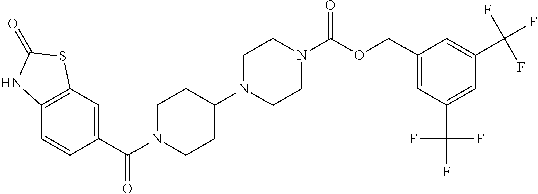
C12=C(C=C(C(=O)N3CCC(N4CCN(C(=O)OCC5=CC(C(F)(F)F)=CC(C(F)(F)F)=C5)CC4)CC3)C=C1)SC(=O)N2
